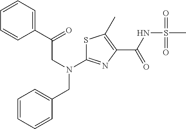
S1C(N(CC(C2=CC=CC=C2)=O)CC2=CC=CC=C2)=NC(C(NS(C)(=O)=O)=O)=C1C
